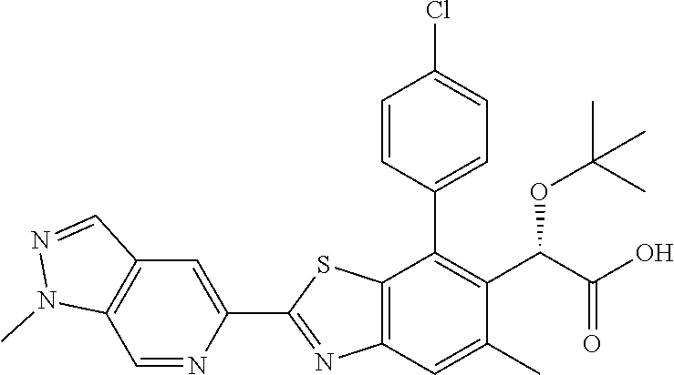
C1(C2=CC3=C(C=N2)N(C)N=C3)=NC2=C(S1)C(C1=CC=C(Cl)C=C1)=C(C(OC(C)(C)C)C(=O)O)C(C)=C2
